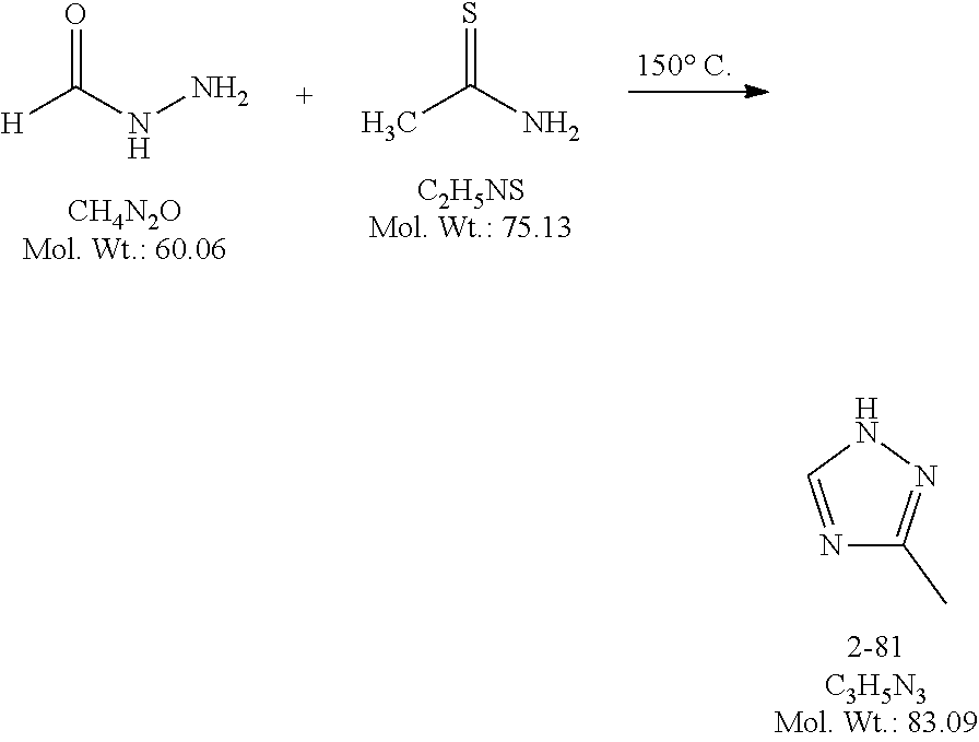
N1=CNN=C1C.[H]C(NN)=O.CC(N)=S
